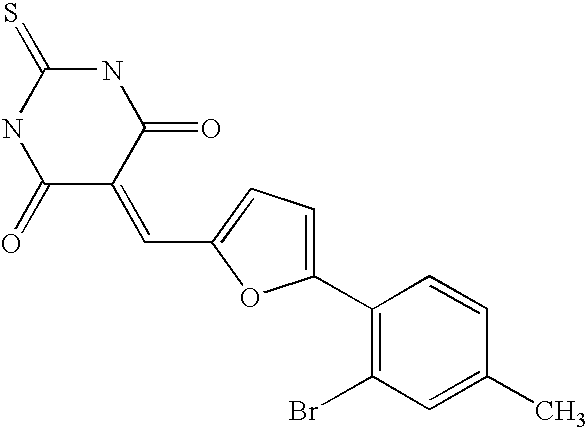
N1C(=S)NC(=O)C(=CC2=CC=C(C3=C(Br)C=C(C)C=C3)O2)C1=O
